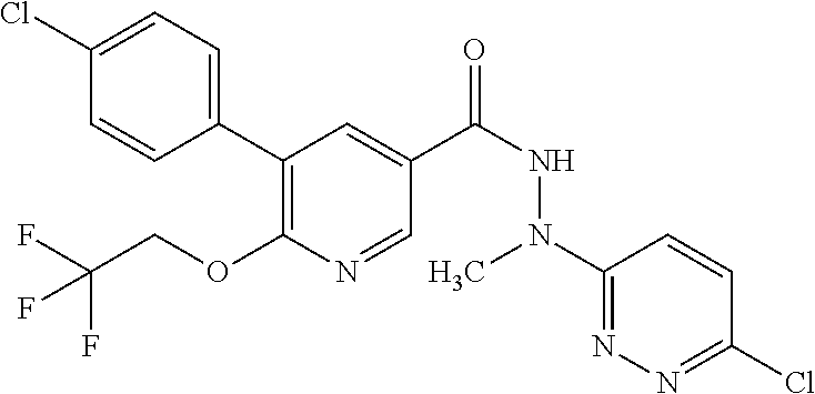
C1(Cl)=CC=C(C2=C(OCC(F)(F)F)N=CC(C(=O)NN(C3=NN=C(Cl)C=C3)C)=C2)C=C1
